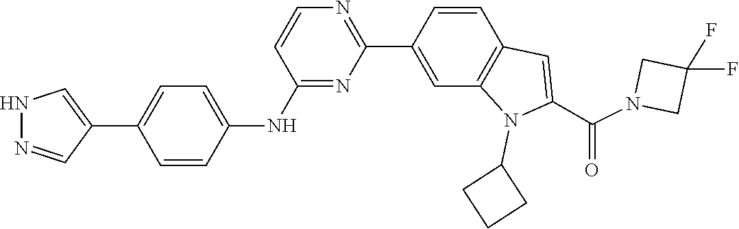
C1(F)(F)CN(C(C2=CC3=C(C=C(C4=NC=CC(NC5=CC=C(C6=CNN=C6)C=C5)=N4)C=C3)N2C2CCC2)=O)C1
